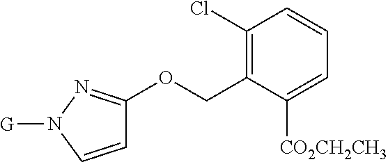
C1(Cl)=C(COC2=NN([G])C=C2)C([CO2CH2CH3])=CC=C1
